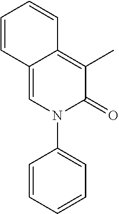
C1(C)=C2C(=CN(C3=CC=CC=C3)C1=O)C=CC=C2
